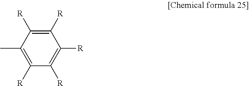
C1([R])=C([R])C([R])=C(C)C([R])=C1[R]
